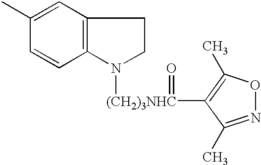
C12=C(C=C(C)C=C1)CCN2[(CH2)3NHC](=O)C1=C(C)ON=C1C
